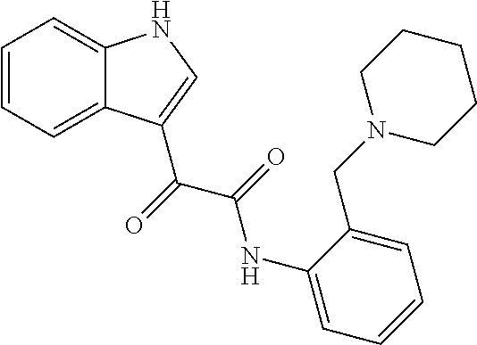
C1=CC=C2C(=C1)NC=C2C(=O)C(=O)NC1=CC=CC=C1CN1CCCCC1
